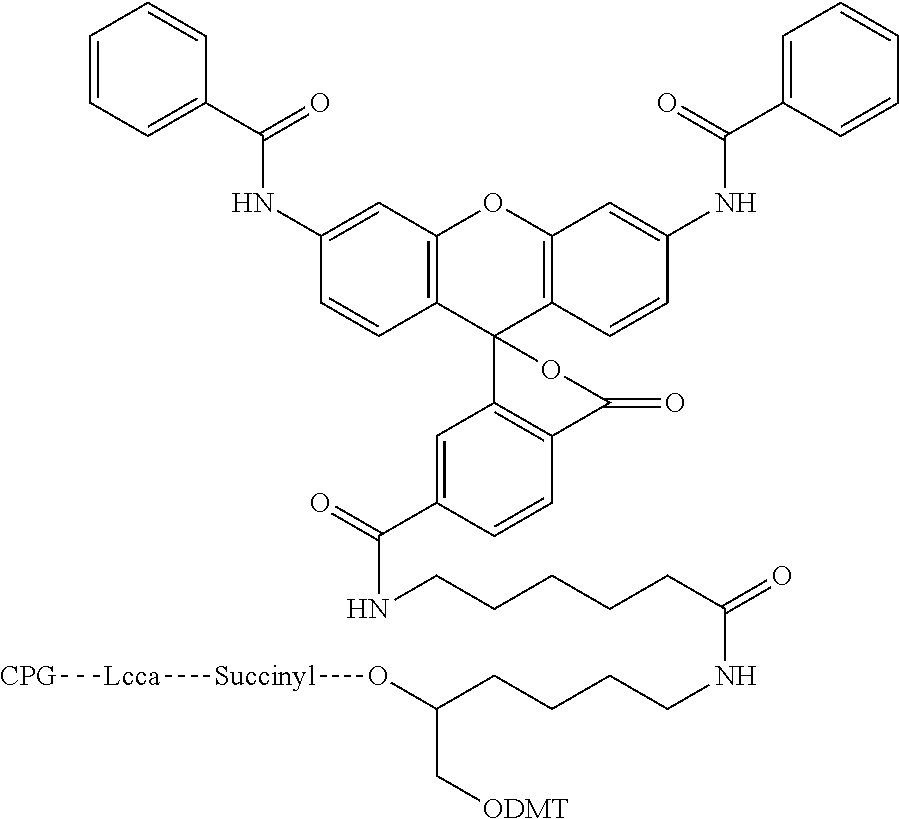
C12=C(C=C(NC(C3=CC=CC=C3)=O)C=C1)OC1=C(C23C2=C(C=CC(C(=O)NCCCCCC(=O)NCCCCC(O[Succinyl][Lcca][CPG])C[ODMT])=C2)C(=O)O3)C=CC(NC(C2=CC=CC=C2)=O)=C1
